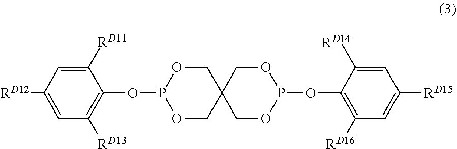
C1OP(OC2=C([RD13])C=C([RD12])C=C2[RD11])OCC12COP(OC1=C([RD16])C=C([RD15])C=C1[RD14])OC2
